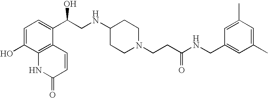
C1=C(O)C2=C(C(C(CNC3CCN(CCC(NCC4=CC(C)=CC(C)=C4)=O)CC3)O)=C1)C=CC(=O)N2
